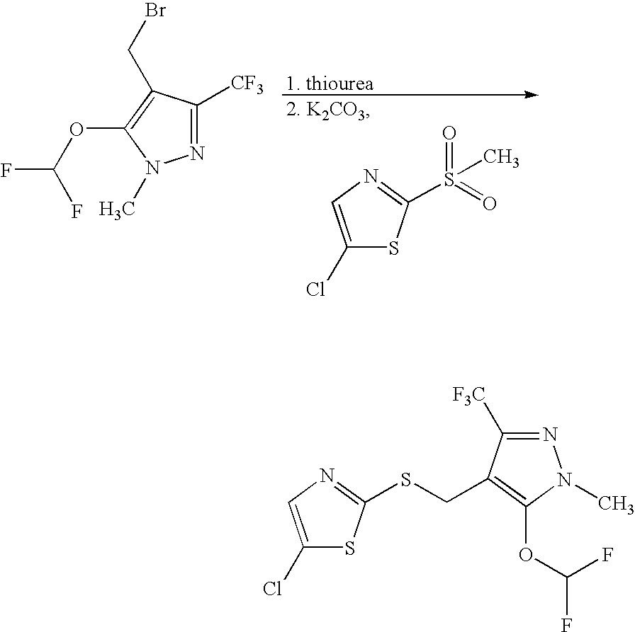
N1=C([CF3])C(CBr)=C(OC(F)F)N1C.[1. thiourea].[2. K2CO3].C1(Cl)=CN=C(S(C)(=O)=O)S1.C1(Cl)=CN=C(SCC2=C(OC(F)F)N(C)N=C2[F3C])S1
